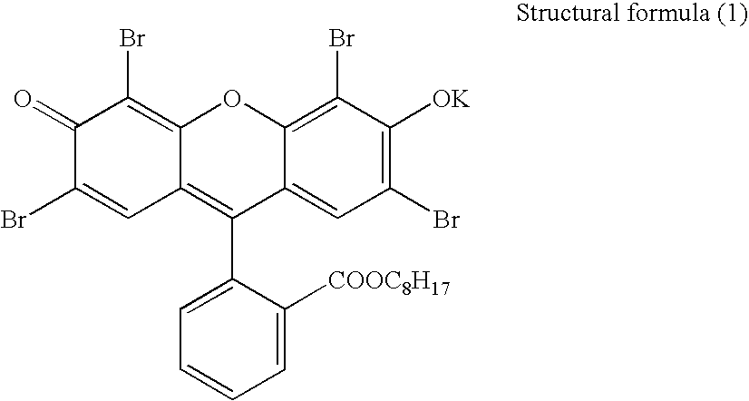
C1=C(C2=C3C(=C(Br)C(=O)C(Br)=C3)OC3=C(Br)C([OK])=C(Br)C=C23)C([COOC8H17])=CC=C1
